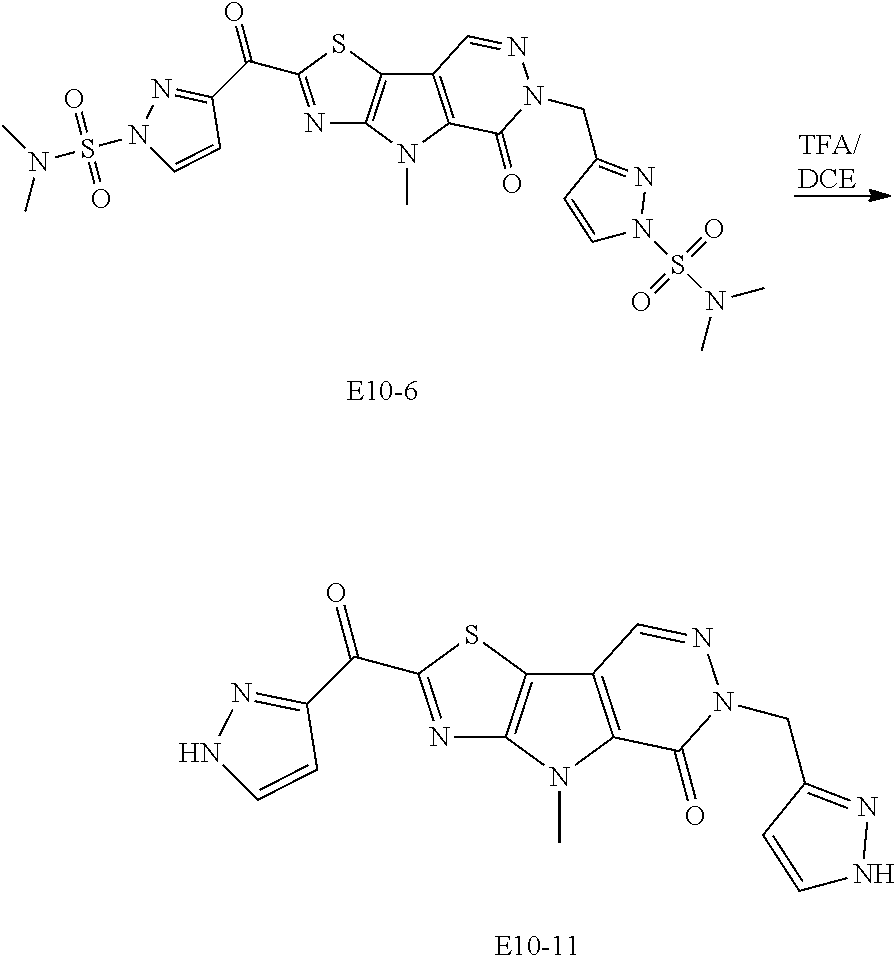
N1=C(C(C2=NNC=C2)=O)SC2=C1N(C)C1=C2C=NN(CC2=NNC=C2)C1=O.[TFA/DCE].N1=C(C(C2=NN(S(N(C)C)(=O)=O)C=C2)=O)SC2=C1N(C)C1=C2C=NN(CC2=NN(S(N(C)C)(=O)=O)C=C2)C1=O
